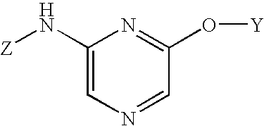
C1(N[Z])=CN=CC(O[Y])=N1
